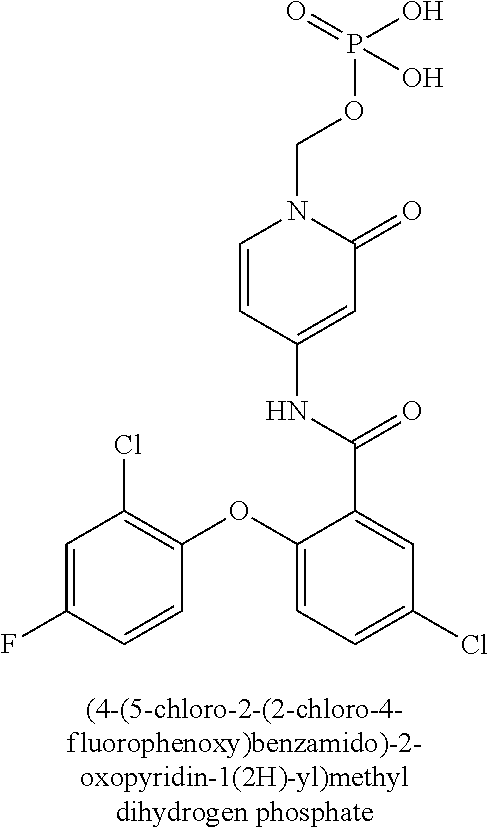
C1=C(F)C=CC(OC2=CC=C(Cl)C=C2C(=O)NC2=CC(=O)N(COP(=O)(O)O)C=C2)=C1Cl
